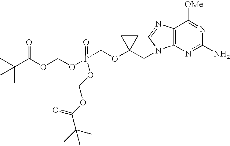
O(P(COC1(CN2C3=C(C([OMe])=NC(N)=N3)N=C2)CC1)(OCOC(C(C)(C)C)=O)=O)COC(C(C)(C)C)=O
